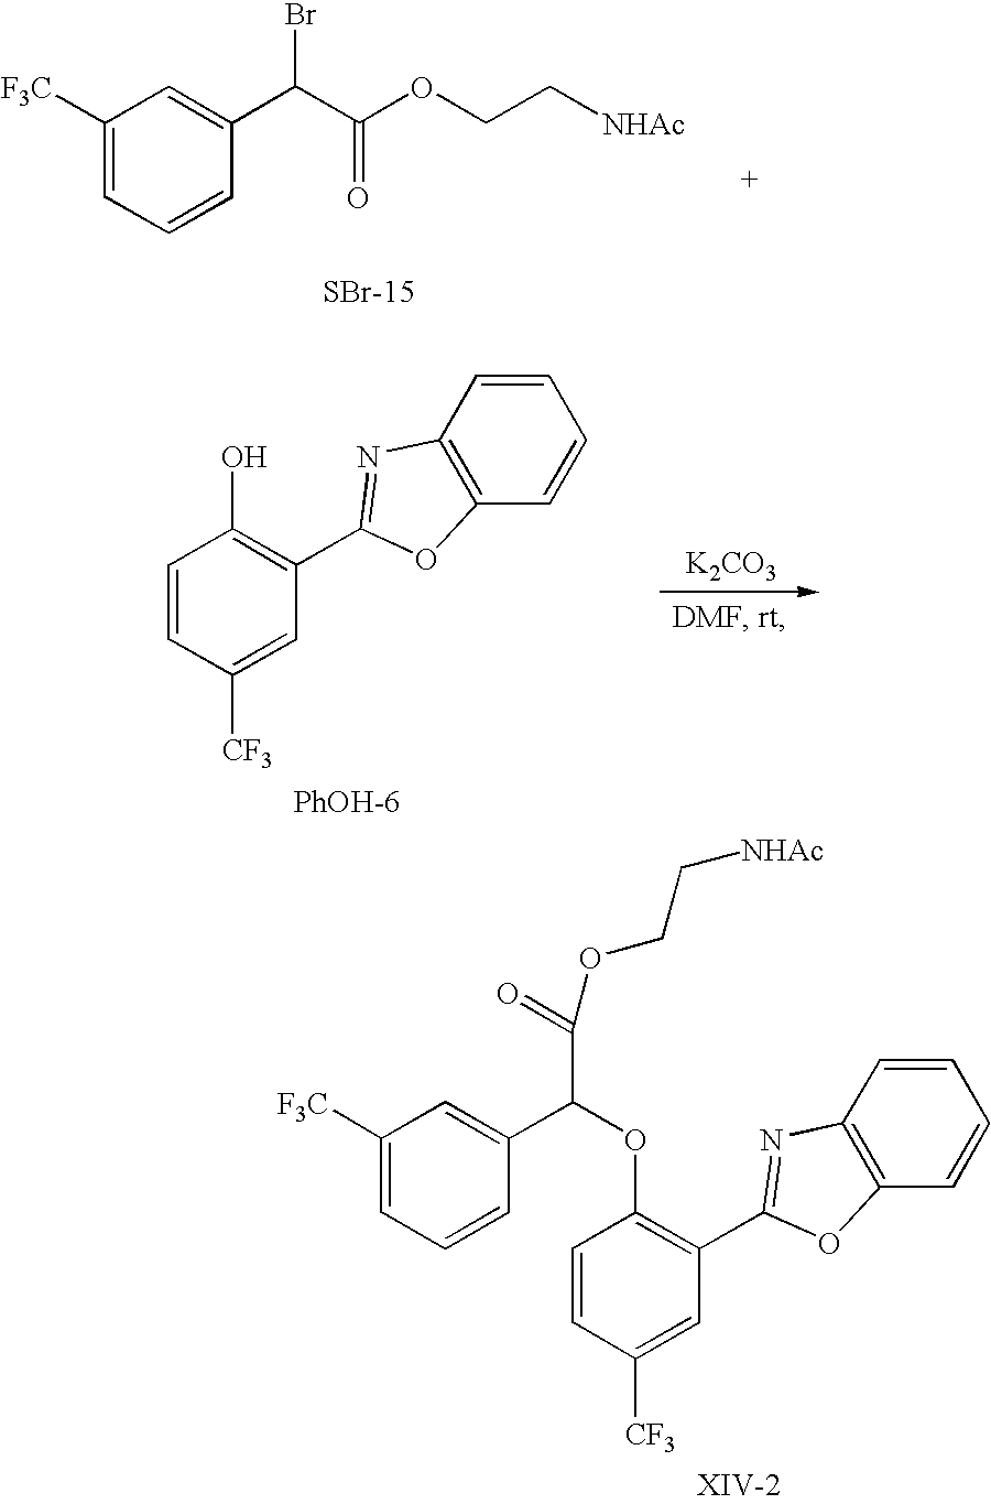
C1=CC([CF3])=CC(C2=NC3=C(C=CC=C3)O2)=C1OC(C(=O)OCC[NHAc])C1=CC([F3C])=CC=C1.C1([F3C])=CC=CC(C(C(OCC[NHAc])=O)Br)=C1.[SBr-15].C1=CC([CF3])=CC(C2=NC3=C(C=CC=C3)O2)=C1O.[K2CO3]
